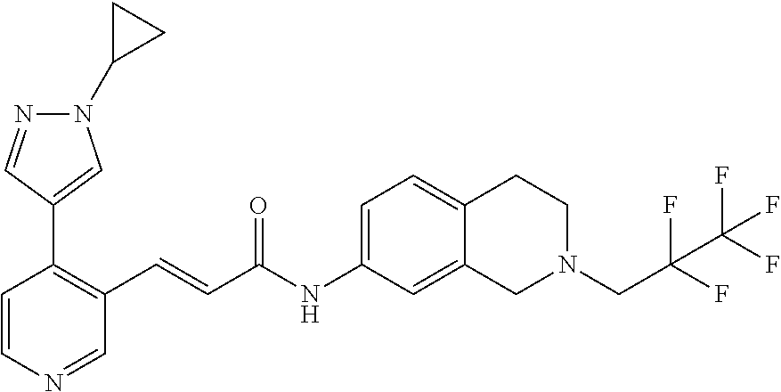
C1=CN=CC(C=CC(NC2=CC=C3C(=C2)CN(CC(F)(C(F)(F)F)F)CC3)=O)=C1C1=CN(C2CC2)N=C1
